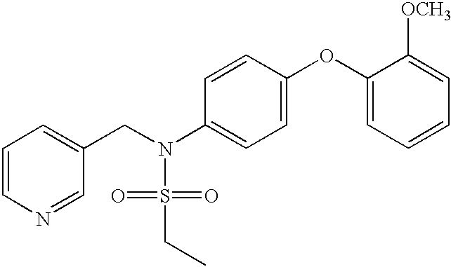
C1=CN=CC(CN(S(=O)(=O)CC)C2=CC=C(OC3=CC=CC=C3[OCH3])C=C2)=C1
